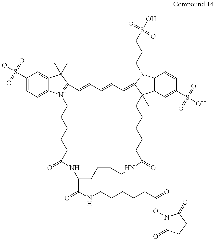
C1(S([-O])(=O)=O)=CC=C2C(=C1)C(C)(C)C1=[N+]2CCCCCC(=O)NC(C(NCCCCCC(=O)ON2C(=O)CCC2=O)=O)CCCCNC(=O)CCCCCC2(C)C3=C(N(CCCS(O)(=O)=O)C2=CC=CC=C1)C=CC(S(O)(=O)=O)=C3
